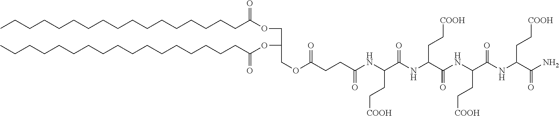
CCCCCCCCCCCCCCCCCC(OCC(OC(CCCCCCCCCCCCCCCCC)=O)COC(=O)CCC(NC(C(=O)NC(C(=O)NC(C(=O)NC(C(=O)N)CC[COOH])CC[COOH])CC[COOH])CC[COOH])=O)=O
